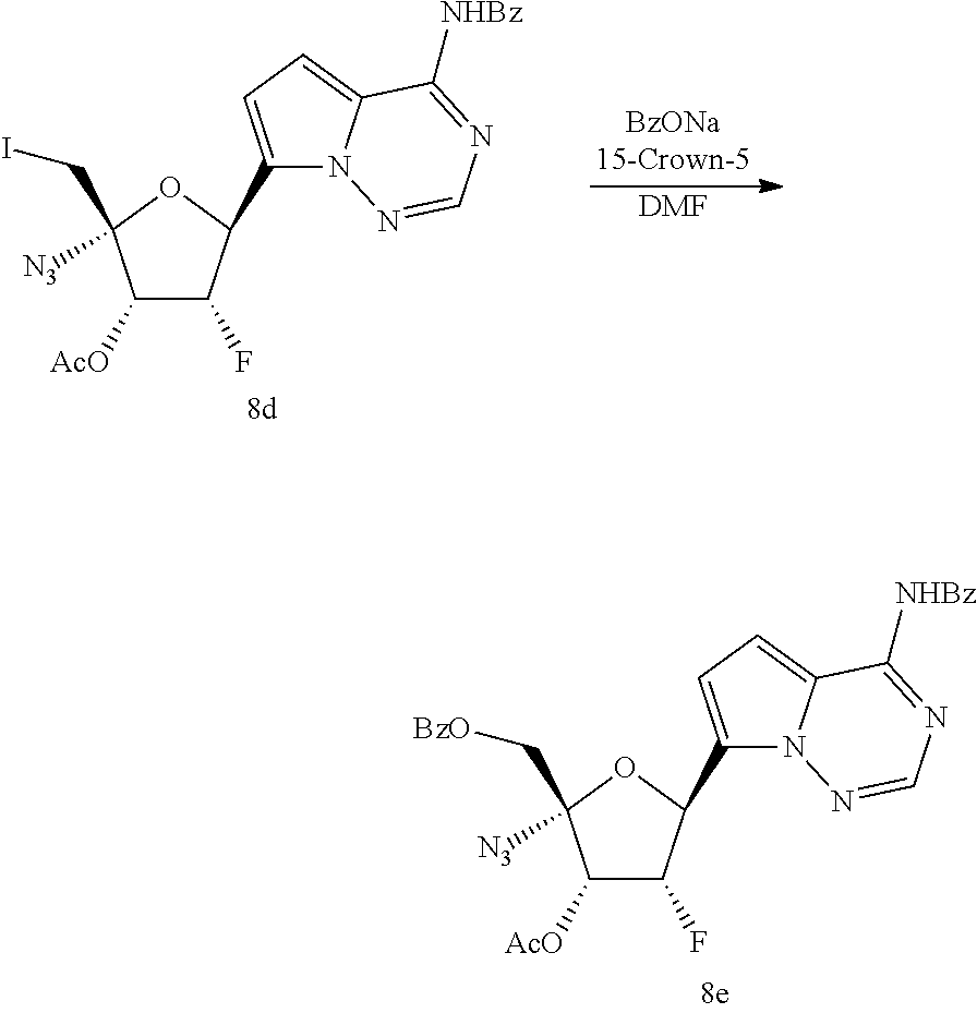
C1([AcO])C(F)C(C2=CC=C3N2N=CN=C3[NHBz])OC1(C[BzO])[N3].C1([AcO])C(F)C(C2=CC=C3N2N=CN=C3[NHBz])OC1(CI)[N3].[DMF]
